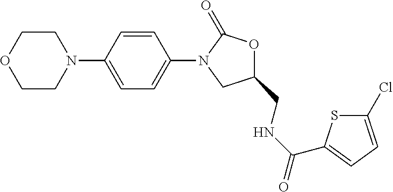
C1=CC(N2CCOCC2)=CC=C1N1CC(CNC(=O)C2=CC=C(Cl)S2)OC1=O
